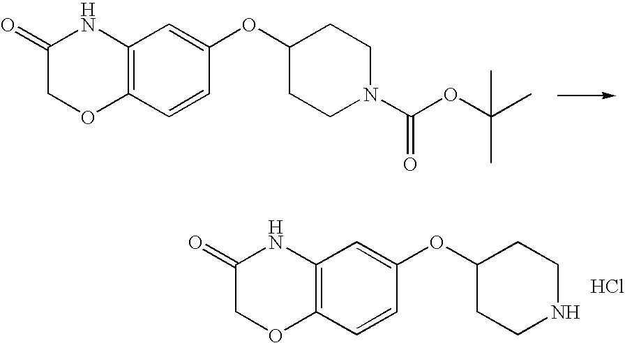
C1(OC2=CC3=C(C=C2)OCC(=O)N3)CCN(C(OC(C)(C)C)=O)CC1.C1(OC2=CC3=C(C=C2)OCC(=O)N3)CCNCC1.Cl
